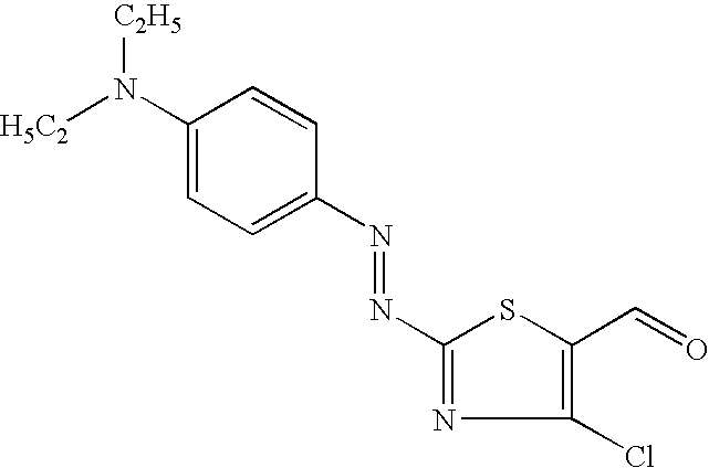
C1(N([H5C2])[C2H5])=CC=C(N=NC2=NC(Cl)=C(C=O)S2)C=C1
